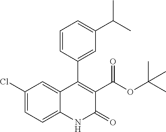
C1=CC(C2=C(C(=O)OC(C)(C)C)C(=O)NC3=CC=C(Cl)C=C23)=CC(C(C)C)=C1
